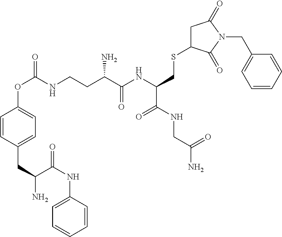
NC(C(NC1=CC=CC=C1)=O)CC1=CC=C(OC(=O)NCCC(C(NC(CSC2CC(=O)N(CC3=CC=CC=C3)C2=O)C(=O)NCC(N)=O)=O)N)C=C1
